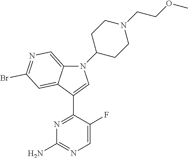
N1=C(C2=CN(C3CCN(CCOC)CC3)C3=CN=C(Br)C=C23)C(F)=CN=C1N
